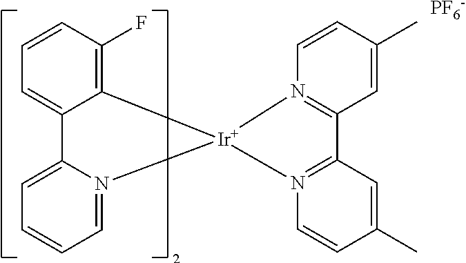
C12=C(F)C=CC=C1C1=CC=CC=N1[Ir]21N2=C(C=C(C)C=C2)C2=N1C=CC(C)=C2.[PF6-]
